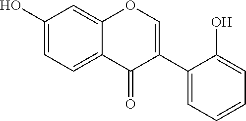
C1(O)=CC=C2C(=C1)OC=C(C1=CC=CC=C1O)C2=O
